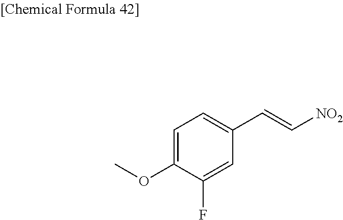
C1=C(OC)C(F)=CC(C=C[NO2])=C1
